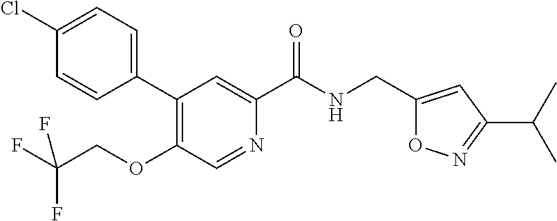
C1(Cl)=CC=C(C2=C(OCC(F)(F)F)C=NC(C(NCC3=CC(C(C)C)=NO3)=O)=C2)C=C1
